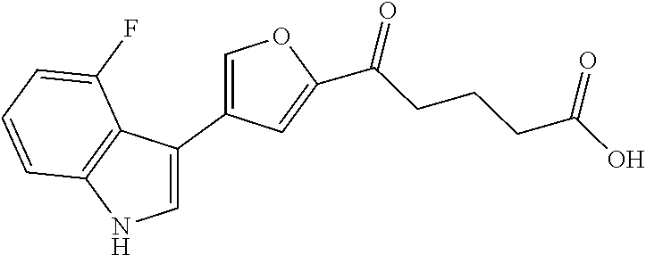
C1=C(C2=CNC3=C2C(F)=CC=C3)C=C(C(CCCC(O)=O)=O)O1
